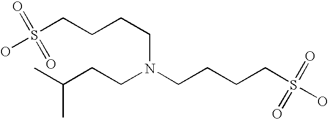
S(CCCCN(CCC(C)C)CCCCS(=O)(O)=O)(=O)(=O)O
